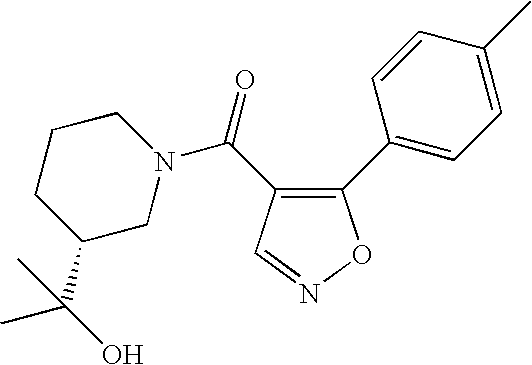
C1(C2=CC=C(C)C=C2)=C(C(=O)N2CCCC(C(O)(C)C)C2)C=NO1
